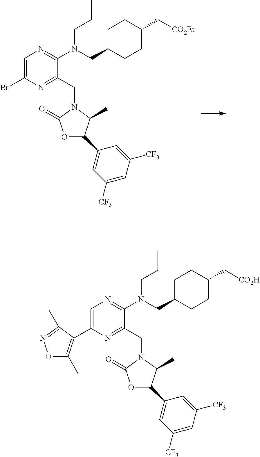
C1=C(Br)N=C(CN2C(C)C(C3=CC([CF3])=CC([CF3])=C3)OC2=O)C(N(CCC)CC2CCC(C[CO2Et])CC2)=N1.C1=C(C2=C(C)ON=C2C)N=C(CN2C(C)C(C3=CC([CF3])=CC([CF3])=C3)OC2=O)C(N(CCC)CC2CCC(C[CO2H])CC2)=N1
